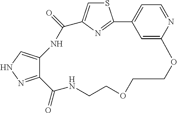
S1C=C2N=C1C1=CC=NC(=C1)OCCOCCNC(=O)C1=NNC=C1NC2=O
